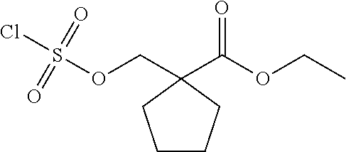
O(CC1(C(OCC)=O)CCCC1)S(Cl)(=O)=O
